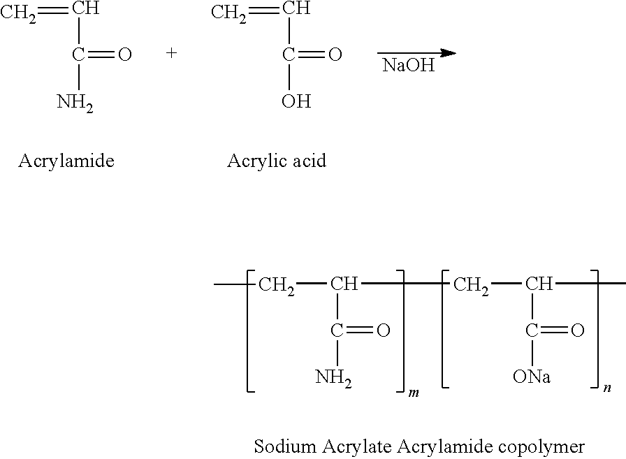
C=CC(N)=O.C=CC(O)=O.[NaOH].C(C(C(N)=O)CC(C([ONa])=O)C)C
